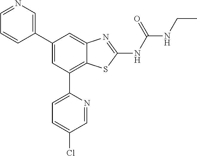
C1(C2=CC(C3=CC=C(Cl)C=N3)=C3C(=C2)N=C(NC(NCC)=O)S3)=CN=CC=C1
